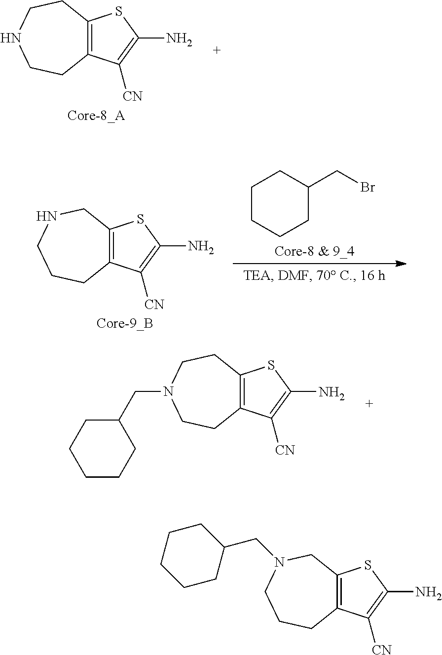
C12=C(CCNCC1)SC(N)=C2[CN].C12=C(CNCCC1)SC(N)=C2[CN].C1CCCC(CBr)C1.C12=C(CCN(CC3CCCCC3)CC1)SC(N)=C2[CN].C12=C(CN(CC3CCCCC3)CCC1)SC(N)=C2[CN]
